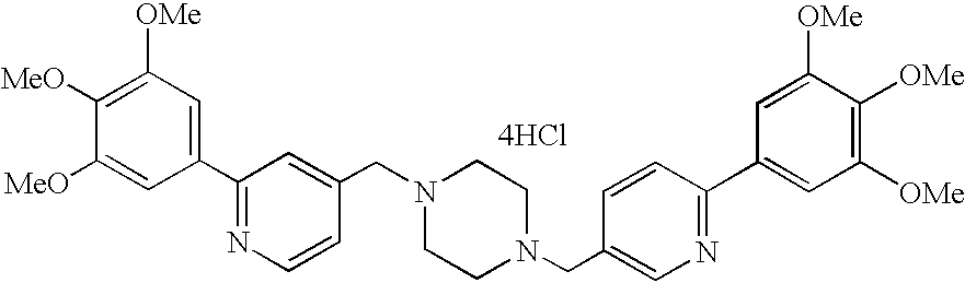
[4HCl].C1(C2=NC=CC(CN3CCN(CC4=CN=C(C5=CC([OMe])=C([OMe])C([OMe])=C5)C=C4)CC3)=C2)=CC([OMe])=C([MeO])C([MeO])=C1
